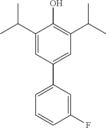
C1(C(C)C)=CC(C2=CC=CC(F)=C2)=CC(C(C)C)=C1O
